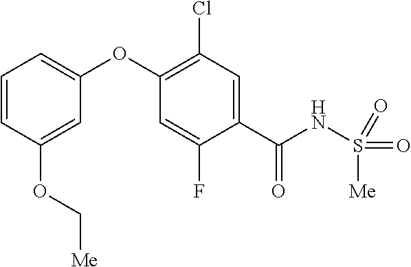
C1=CC(OC[Me])=CC(OC2=C(Cl)C=C(C(=O)NS([Me])(=O)=O)C(F)=C2)=C1
